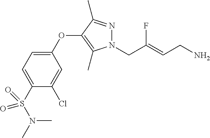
N1(CC(=CCN)F)N=C(C)C(OC2=CC=C(S(=O)(=O)N(C)C)C(Cl)=C2)=C1C
